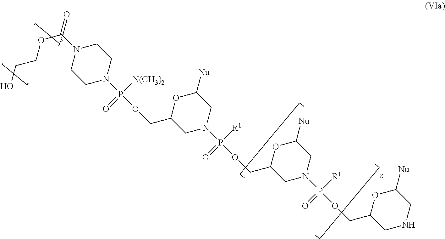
N1(C(=O)OCCO)CCN(P(OCC2CN(P(OCC3CN(P(OCC4CNCC([Nu])O4)([R1])=O)CC([Nu])O3)([R1])=O)CC([Nu])O2)([N(CH3)2])=O)CC1
